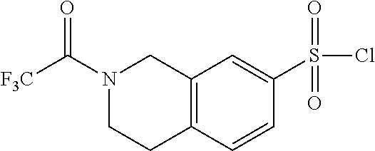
N1(C([F3C])=O)CCC2=C(C1)C=C(S(Cl)(=O)=O)C=C2
